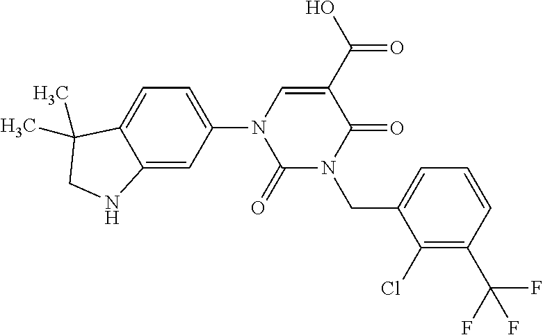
C1(=O)N(CC2=CC=CC(C(F)(F)F)=C2Cl)C(=O)C(C(O)=O)=CN1C1=CC=C2C(=C1)NCC2(C)C
